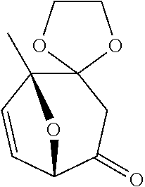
C12(C)C=CC(C(=O)CC13OCCO3)O2
